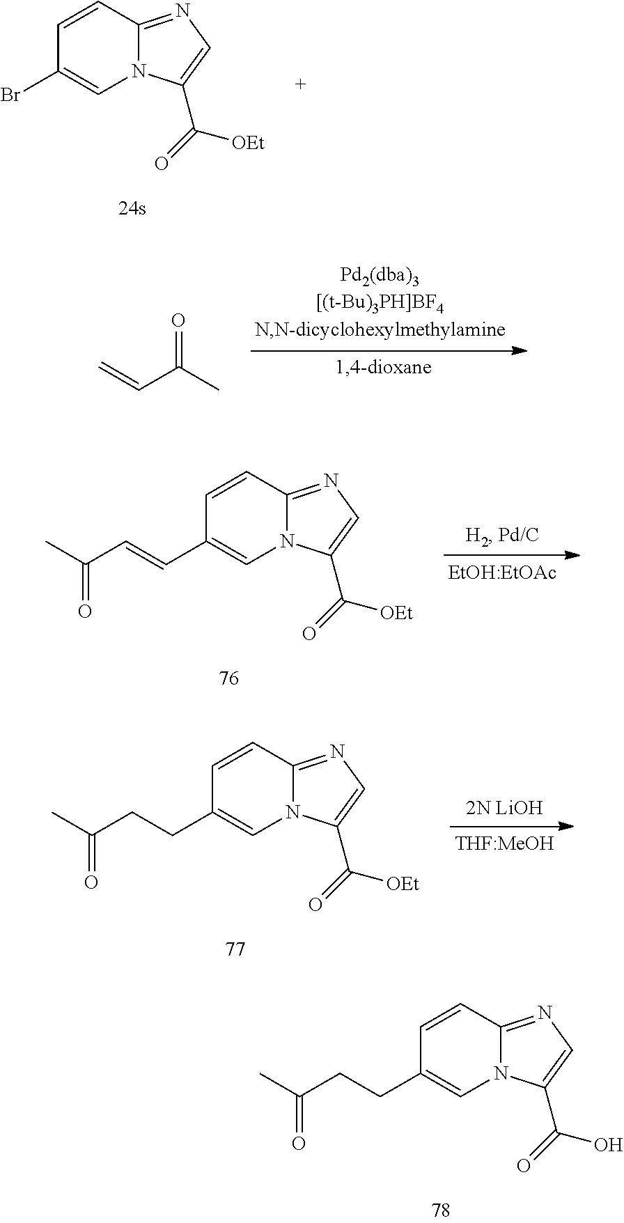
C1=CC2=NC=C(C(=O)[OEt])N2C=C1Br.O=C(C=C)C.C1=CC2=NC=C(C(=O)[OEt])N2C=C1C=CC(C)=O.C1=CC2=NC=C(C(=O)[OEt])N2C=C1CCC(C)=O.[2N LiOH].C1=CC2=NC=C(C(=O)O)N2C=C1CCC(C)=O
